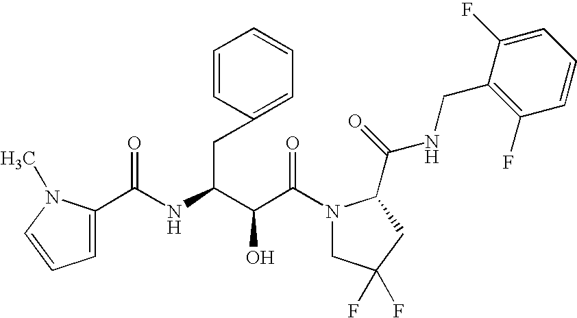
C(C(N1CC(F)(F)CC1C(NCC1=C(F)C=CC=C1F)=O)=O)(O)C(CC1=CC=CC=C1)NC(=O)C1=CC=CN1C
